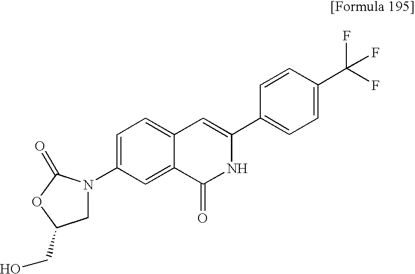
C1=C(N2CC(CO)OC2=O)C=C2C(=C1)C=C(C1=CC=C(C(F)(F)F)C=C1)NC2=O
